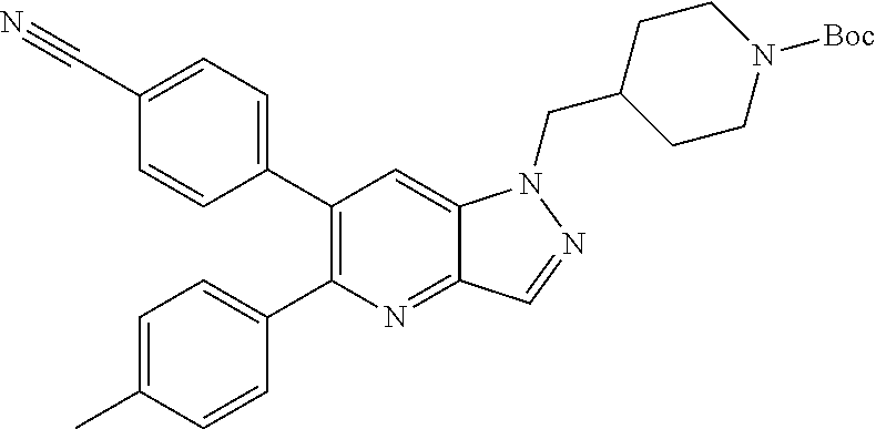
C1=C(C#N)C=CC(C2=C(C3=CC=C(C)C=C3)N=C3C(=C2)N(CC2CCN([Boc])CC2)N=C3)=C1
